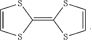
C1=CSC(=C2SC=CS2)S1
